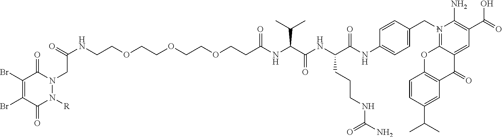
N(CCOCCOCCOCCC(NC(C(NC(C(NC1=CC=C(C[N+]2=C3OC4=C(C(=O)C3=CC(C(=O)O)=C2N)C=C(C(C)C)C=C4)C=C1)=O)CCCNC(N)=O)=O)C(C)C)=O)C(=O)CN1C(=O)C(Br)=C(Br)C(=O)N1[R]
